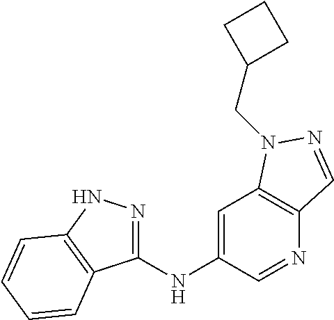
C1(NC2=CC3=C(N=C2)C=NN3CC2CCC2)=NNC2=C1C=CC=C2
